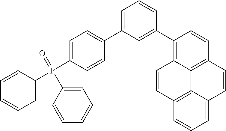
C1=CC(P(C2=CC=C(C3=CC=CC(C4=C5C6=C(C=C4)C=CC4=CC=CC(=C64)C=C5)=C3)C=C2)(=O)C2=CC=CC=C2)=CC=C1
